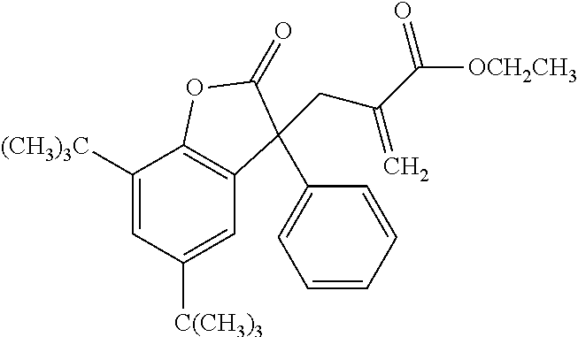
C1([(CH3)3C])=CC([C(CH3)3])=CC2=C1OC(=O)C2(C1=CC=CC=C1)CC(C([OCH2CH3])=O)=C
